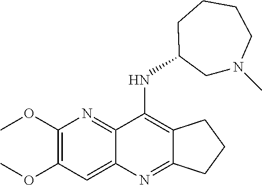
C1(OC)=C(OC)N=C2C(=C1)N=C1C(=C2N)CCC1.C1C(C)CN(C)CCC1
